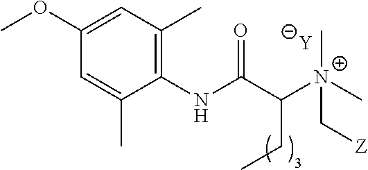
[Y].C1=C(C)C(NC(C([N+](C[Z])(C)C)CC)=O)=C(C)C=C1OC
